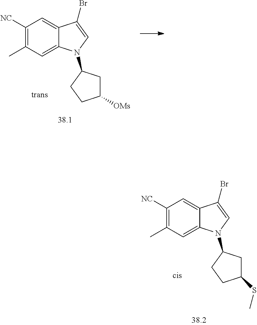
C1([NC])=C(C)C=C2C(=C1)C(Br)=CN2C1CC([OMs])CC1.C1([NC])=C(C)C=C2C(=C1)C(Br)=CN2C1CC(SC)CC1
